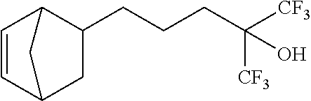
C1=CC2CC(CCCC([CF3])([CF3])O)C1C2
